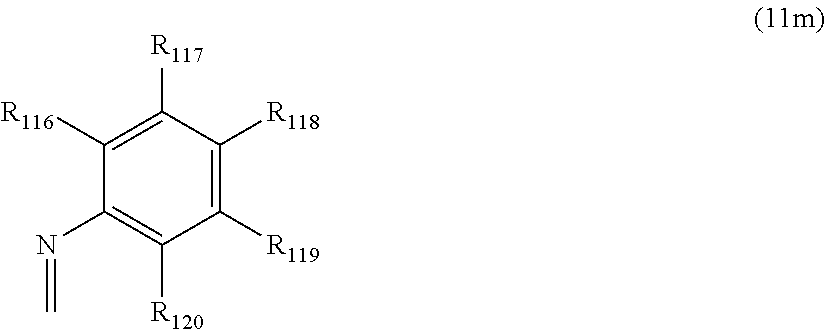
C1([R116])=C([R117])C([R118])=C([R119])C([R120])=C1N=C
